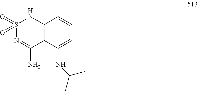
S1(=O)(=O)N=C(N)C2=C(N1)C=CC=C2NC(C)C
